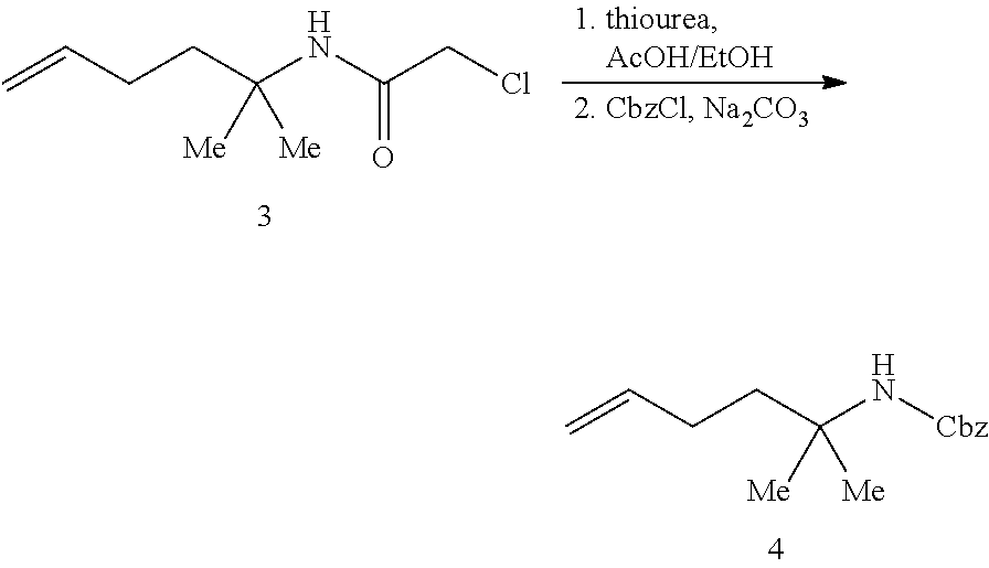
C=CCCC(N[Cbz])([Me])[Me].C=CCCC(NC(CCl)=O)([Me])[Me]
